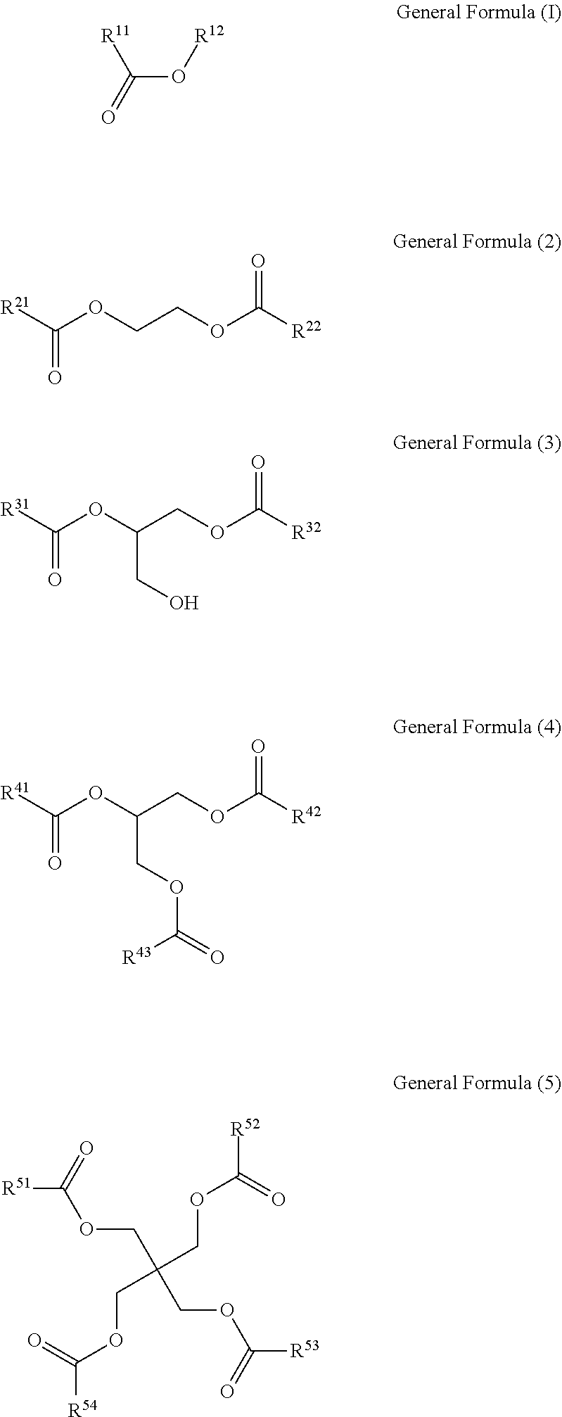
C(O[R12])(=O)[R11].[R21]C(OCCOC([R22])=O)=O.[R31]C(OC(COC([R32])=O)CO)=O.[R41]C(OC(COC([R42])=O)COC(=O)[R43])=O.C(C(COC([R53])=O)(COC([R52])=O)COC([R54])=O)OC([R51])=O
